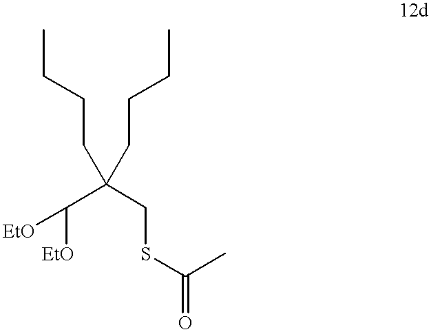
[EtO]C(C(CSC(=O)C)(CCCC)CCCC)[EtO]
